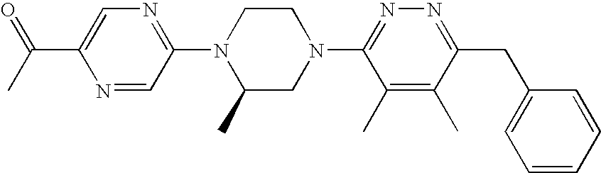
N1=CC(N2C(C)CN(C3=NN=C(CC4=CC=CC=C4)C(C)=C3C)CC2)=NC=C1C(C)=O
